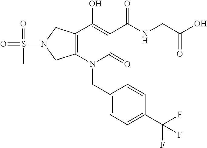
C12=C(N(CC3=CC=C(C(F)(F)F)C=C3)C(=O)C(C(NCC(O)=O)=O)=C1O)CN(S(C)(=O)=O)C2
